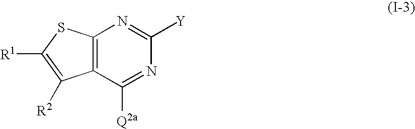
C12=C(SC([R1])=C1[R2])N=C([Y])N=C2[Q2a]
